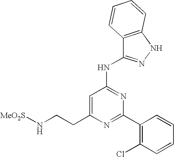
C1=C(CCN[MeO2S])N=C(C2=C(Cl)C=CC=C2)N=C1NC1=NNC2=C1C=CC=C2
